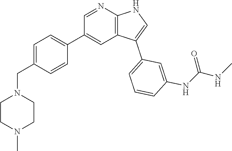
C1=NC2=C(C=C1C1=CC=C(CN3CCN(C)CC3)C=C1)C(C1=CC=CC(NC(=O)NC)=C1)=CN2
